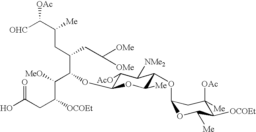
[OHC]C(C(CC(C(C(C(CC(O)=O)[OCOEt])[MeO])OC1C([AcO])C([NMe2])C(OC2OC([Me])C([OCOEt])C([OAc])([Me])C2)C([Me])O1)CC([OMe])[OMe])[Me])[OAc]
